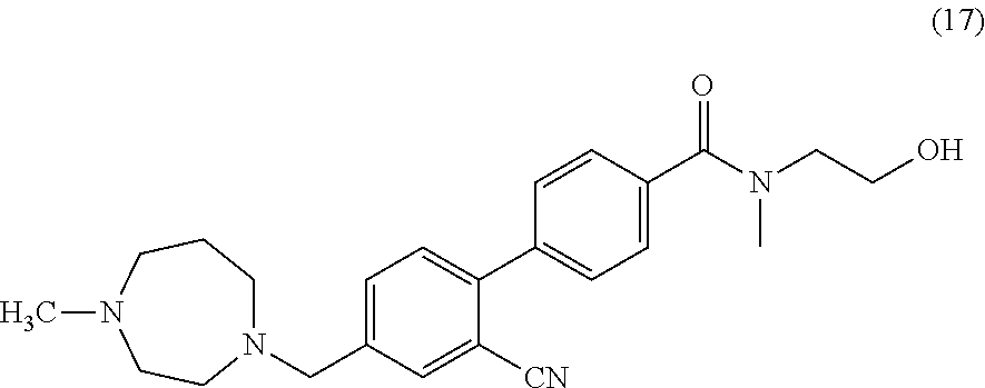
N1(CC2=CC=C(C3=CC=C(C(N(CCO)C)=O)C=C3)C([CN])=C2)CCCN(C)CC1
